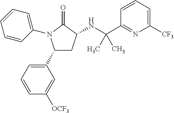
C1(C2=CC=CC([OCF3])=C2)CC(NC(C2=NC([CF3])=CC=C2)(C)C)C(=O)N1C1=CC=CC=C1
